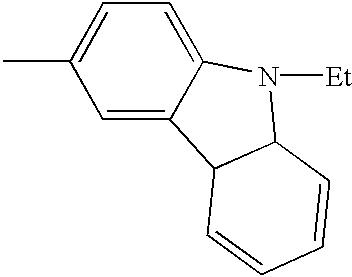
CC1=CC=C2C(=C1)C1C(N2[Et])C=CC=C1
